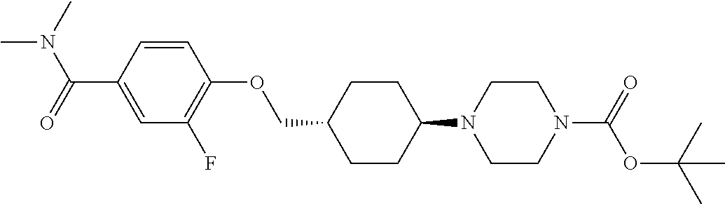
C1CC(N2CCN(C(OC(C)(C)C)=O)CC2)CCC1COC1=C(F)C=C(C(N(C)C)=O)C=C1
